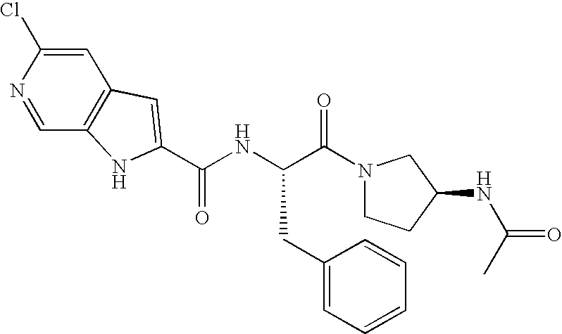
C1=C(Cl)N=CC2=C1C=C(C(NC(C(N1CCC(NC(=O)C)C1)=O)CC1=CC=CC=C1)=O)N2
